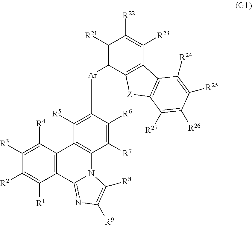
C1([R3])=C([R4])C2=C(C([R1])=C1[R2])C1=NC([R9])=C([R8])N1C1=C2C([R5])=C([Ar]C2=C([R21])C([R22])=C([R23])C3=C2[Z]C2=C3C([R24])=C([R25])C([R26])=C2[R27])C([R6])=C1[R7]
